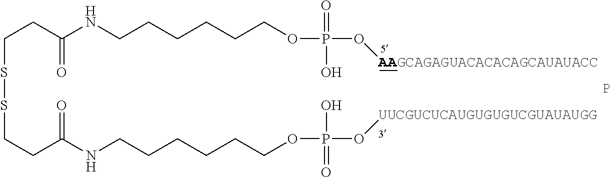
C(CC(NCCCCCCOP(O[AAGCAGAGUACACACAGCAUAUACC])(=O)O)=O)SSCCC(NCCCCCCOP(O[UUCGUCUCAUGUGUGUCGUAUAUGG])(=O)O)=O.P
